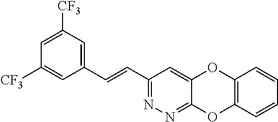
C(=CC1=NN=C2C(=C1)OC1=C(O2)C=CC=C1)C1=CC([CF3])=CC([CF3])=C1
